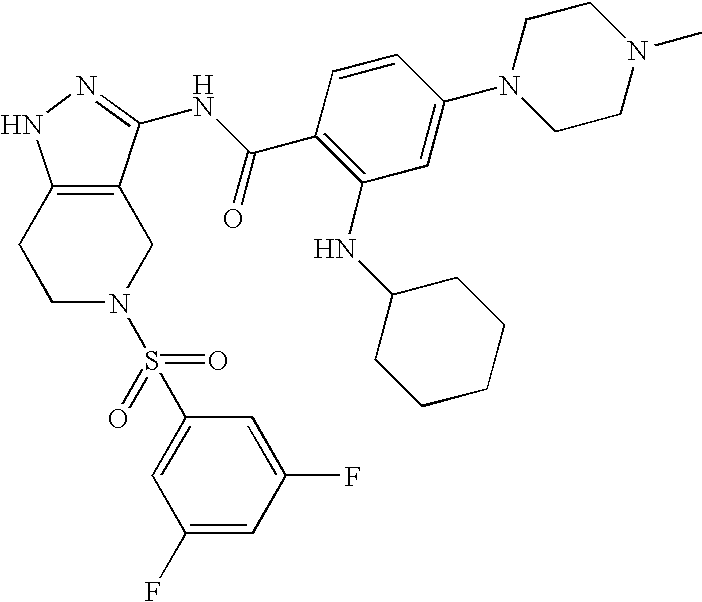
C1C2=C(CCN1S(C1=CC(F)=CC(F)=C1)(=O)=O)NN=C2NC(C1=C(NC2CCCCC2)C=C(N2CCN(C)CC2)C=C1)=O
